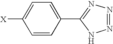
C1=CC(C2=NN=NN2)=CC=C1[X]
